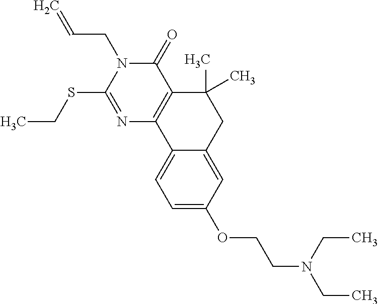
N1=C(SCC)N(CC=C)C(=O)C2=C1C1=CC=C(OCCN(CC)CC)C=C1CC2(C)C
